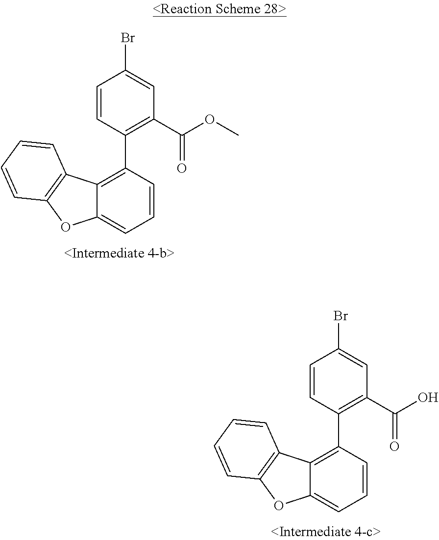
C1=CC(C2=C(C(OC)=O)C=C(Br)C=C2)=C2C(=C1)OC1=C2C=CC=C1.C1=CC(C2=C(C(O)=O)C=C(Br)C=C2)=C2C(=C1)OC1=C2C=CC=C1
